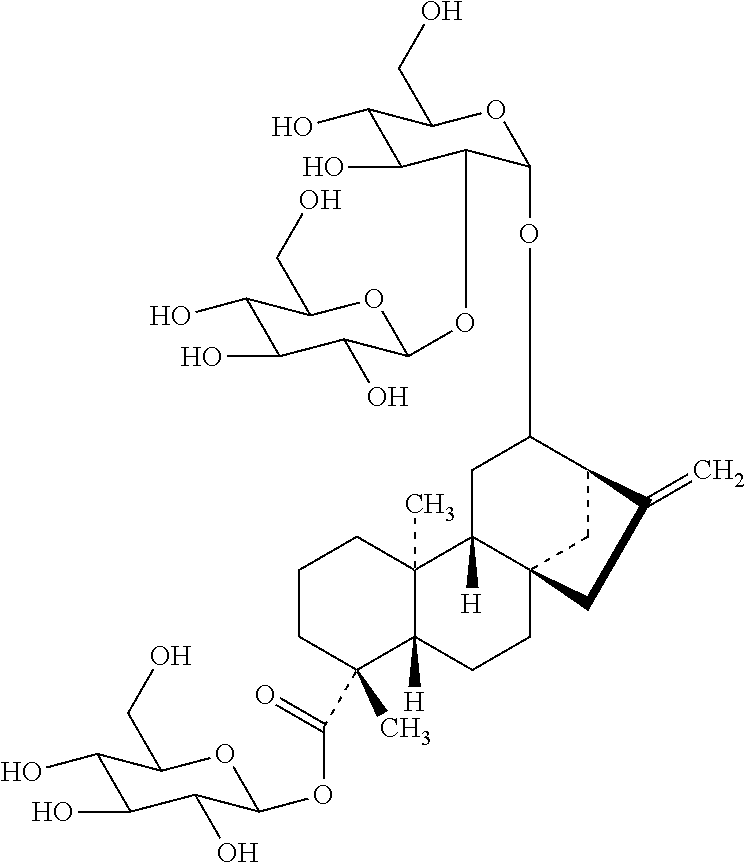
C1(O)C(O)C(OC2C(O)C(O)C(O)C(CO)O2)C(OC2CC3([H])C4(CC2C(=C)C4)CCC2([H])C3(C)CCCC2(C(=O)OC2C(O)C(O)C(O)C(CO)O2)C)OC1CO
